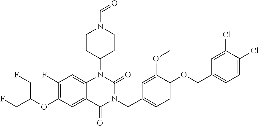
C1(F)=C(OC(CF)CF)C=C2C(=C1)N(C1CCN(C=O)CC1)C(=O)N(CC1=CC=C(OCC3=CC=C(Cl)C(Cl)=C3)C(OC)=C1)C2=O
